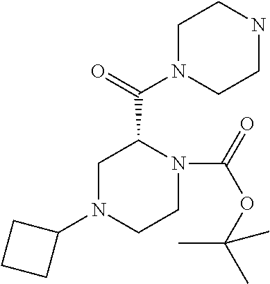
C1(N2CCN(C(=O)OC(C)(C)C)C(C(=O)N3CCNCC3)C2)CCC1
